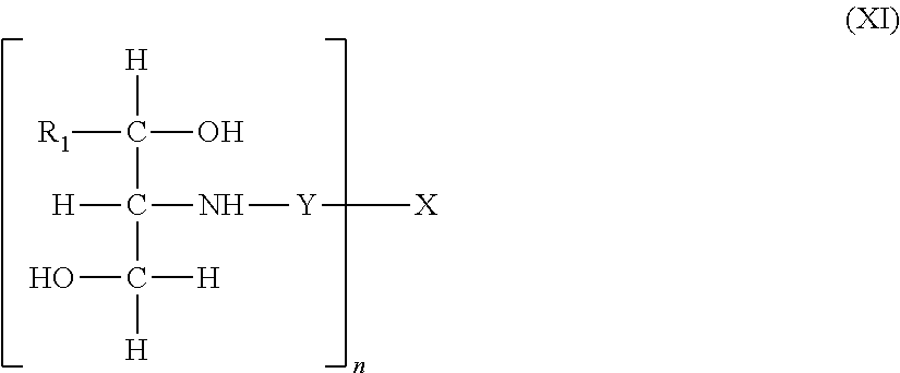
[H]C(C(C([H])([H])O)([H])N[Y][X])([R1])O
